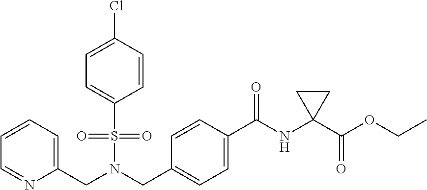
C1=CC=C(CN(CC2=CC=C(C(NC3(C(=O)OCC)CC3)=O)C=C2)S(=O)(=O)C2=CC=C(Cl)C=C2)N=C1
